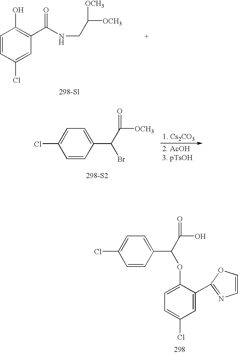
C1=CC(Cl)=CC(C(NCC([OCH3])[OCH3])=O)=C1O.ClC1=CC=C(C(C([OCH3])=O)Br)C=C1.[298-S2].C1=C(OC(C2=CC=C(Cl)C=C2)C(O)=O)C(C2=NC=CO2)=CC(Cl)=C1
